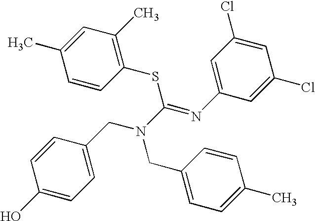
C1(SC(=NC2=CC(Cl)=CC(Cl)=C2)N(CC2=CC=C(O)C=C2)CC2=CC=C(C)C=C2)=C(C)C=C(C)C=C1
